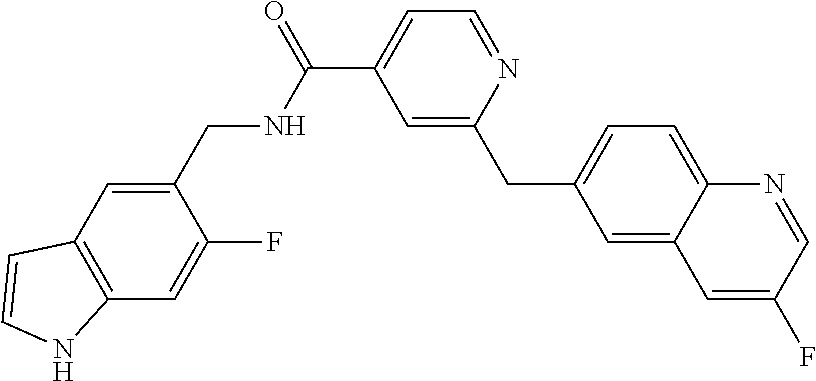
C1=C(C(=O)NCC2=CC3=C(C=C2F)NC=C3)C=C(CC2=CC=C3C(=C2)C=C(F)C=N3)N=C1
